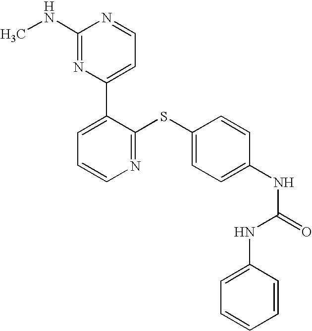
C1(NC)=NC(C2=CC=CN=C2SC2=CC=C(NC(=O)NC3=CC=CC=C3)C=C2)=CC=N1
